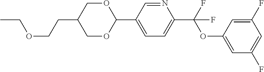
C(CC1COC(C2=CC=C(C(OC3=CC(F)=CC(F)=C3)(F)F)N=C2)OC1)OCC
